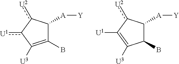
C1(B)=C([U3])c([U1])-c([U2])C1[A][Y].C1(B)C([A][Y])c([U2])C([U1])=C1[U3]
